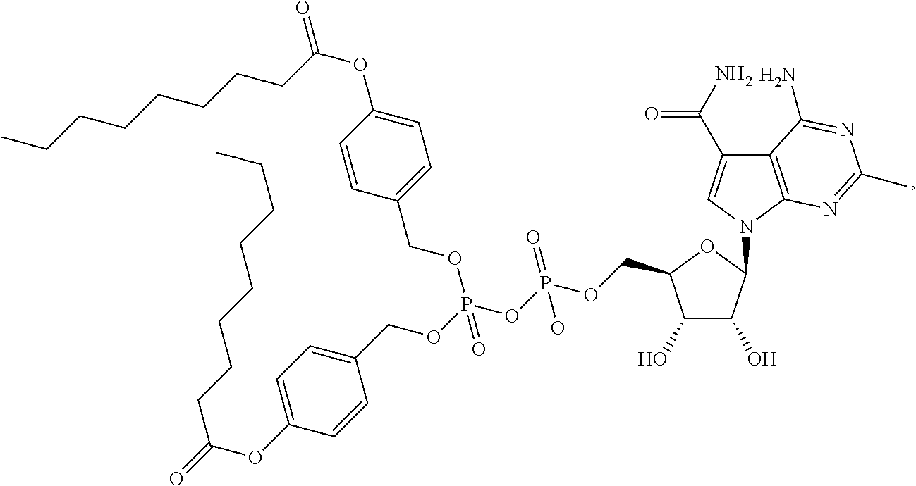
C1(O)C(O)C(COP(=O)(OP(OCC2=CC=C(OC(=O)CCCCCCCC)C=C2)(OCC2=CC=C(OC(=O)CCCCCCCC)C=C2)=O)O)OC1N1C=C(C(N)=O)C2=C1N=C(C)N=C2N
